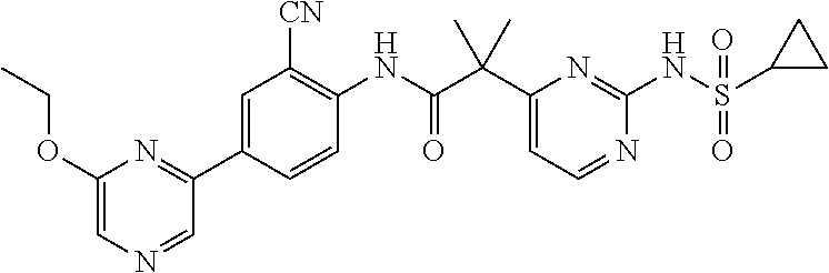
C1(C(C(NC2=C([CN])C=C(C3=NC(OCC)=CN=C3)C=C2)=O)(C)C)=CC=NC(NS(C2CC2)(=O)=O)=N1
